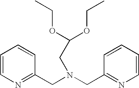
C1=CN=C(CN(CC2=NC=CC=C2)CC(OCC)OCC)C=C1
